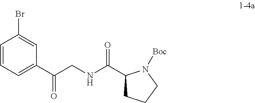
C1=CC=C(C(CNC(C2CCCN2[Boc])=O)=O)C=C1Br
